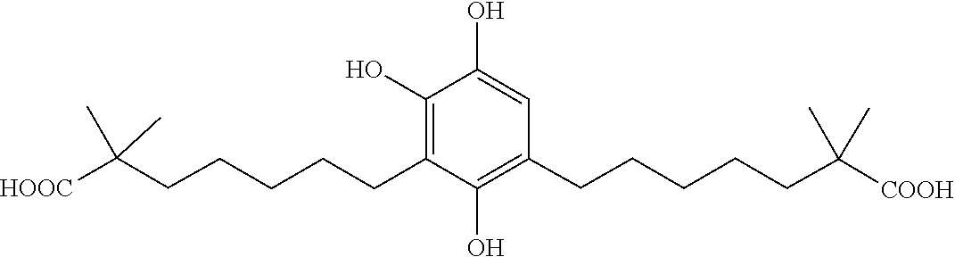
C1(O)=CC(CCCCCC(C)(C)[COOH])=C(O)C(CCCCCC(C)(C)[HOOC])=C1O
